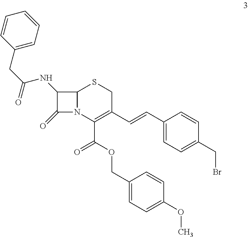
C12N(C(C(OCC3=CC=C(OC)C=C3)=O)=C(C=CC3=CC=C(CBr)C=C3)CS1)C(=O)C2NC(CC1=CC=CC=C1)=O
